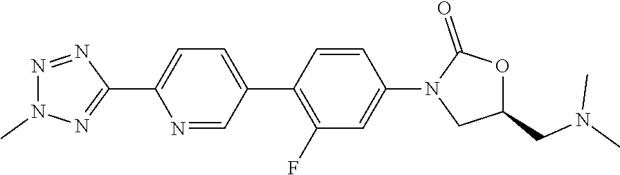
N1=NC(C2=CC=C(C3=C(F)C=C(N4CC(CN(C)C)OC4=O)C=C3)C=N2)=NN1C
